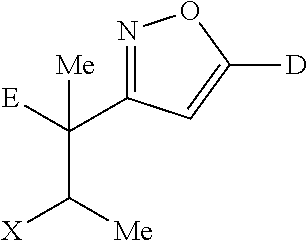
N1=C(C([E])([Me])C([X])[Me])C=C([D])O1
